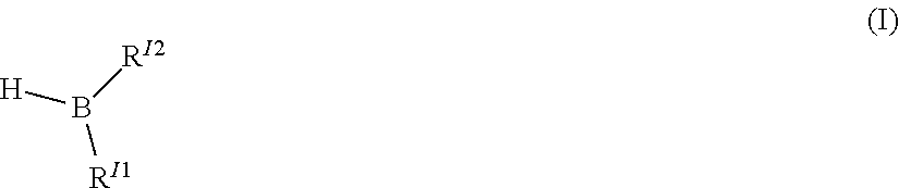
[H]B([RI2])[RI1]
